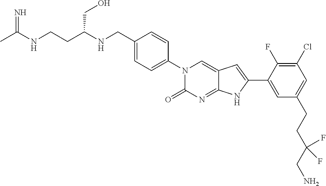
CC(NCCC(NCC1=CC=C(N2C(=O)N=C3C(=C2)C=C(C2=CC(CCC(CN)(F)F)=CC(Cl)=C2F)N3)C=C1)CO)=N
